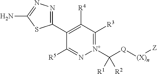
C1(C2=NN=C(N)S2)=C([R4])C([R3])=[N+](C([Q][(X)n][Z])([R1])[R2])N=C1[R5]
